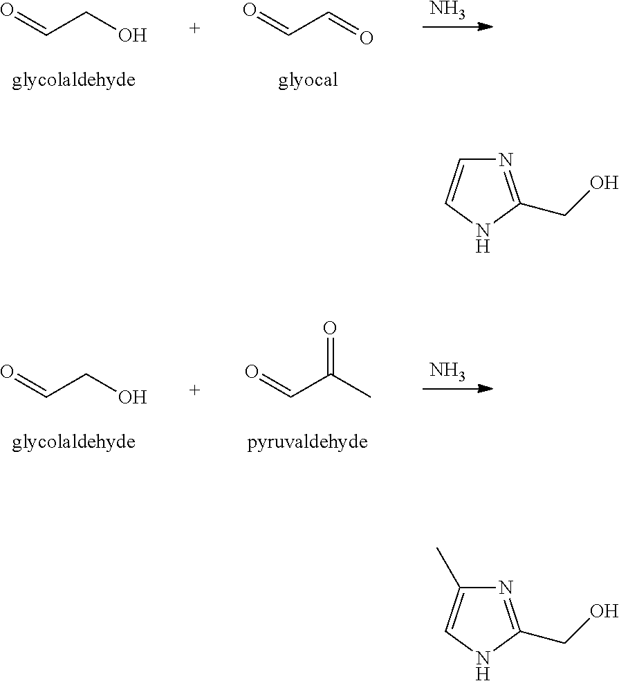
O=CCO.O=CC=O.N.O=CCO.O=CC(C)=O.N.N1=C(CO)NC=C1.N1=C(CO)NC=C1C
